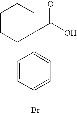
C1(C2=CC=C(Br)C=C2)(C(O)=O)CCCCC1
